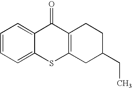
C1=CC=C2C(=C1)SC1=C(C2=O)CCC(CC)C1
